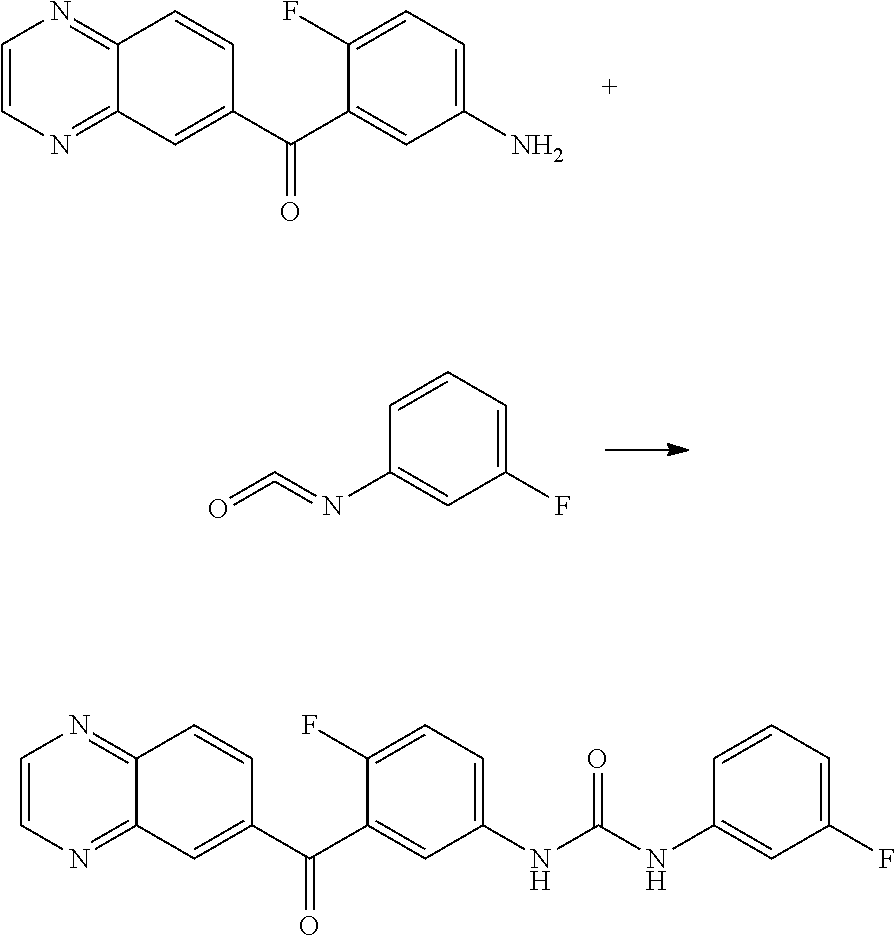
C1(C(C2=CC3=NC=CN=C3C=C2)=O)=CC(N)=CC=C1F.C1(N=C=O)=CC(F)=CC=C1.C1(C(C2=CC3=NC=CN=C3C=C2)=O)=CC(NC(NC2=CC(F)=CC=C2)=O)=CC=C1F
